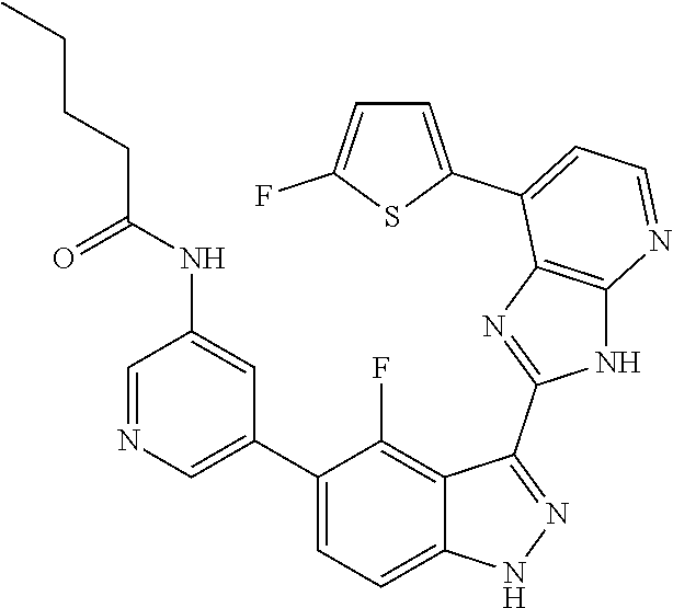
C1=NC=C(C2=CC=C3C(=C2F)C(C2=NC4=C(N2)N=CC=C4C2=CC=C(F)S2)=NN3)C=C1NC(CCCC)=O
